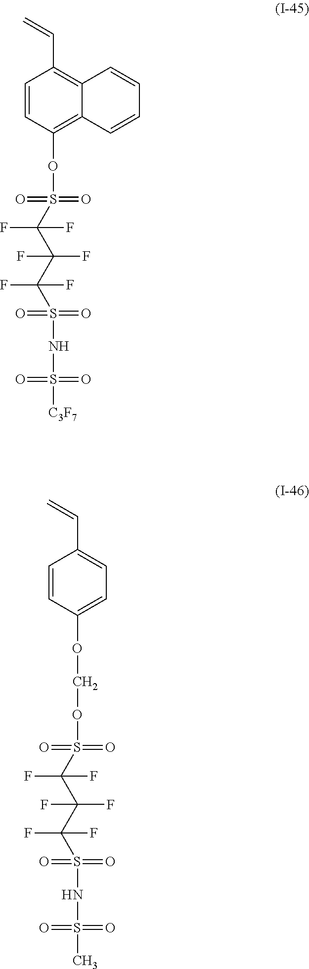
C=CC1=C2C(=C(OS(=O)(=O)C(C(C(S(=O)(=O)NS(=O)(=O)[C3F7])(F)F)(F)F)(F)F)C=C1)C=CC=C2.C=CC1=CC=C(OCOS(=O)(=O)C(C(F)(F)C(S(=O)(=O)NS(=O)(=O)C)(F)F)(F)F)C=C1
